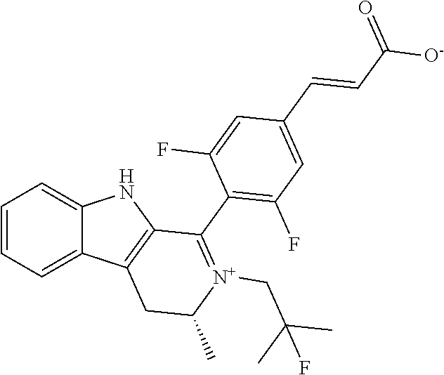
C1=CC=C2C(=C1)NC1=C2CC(C)[N+](CC(C)(C)F)=C1C1=C(F)C=C(C=CC(=O)[O-])C=C1F
